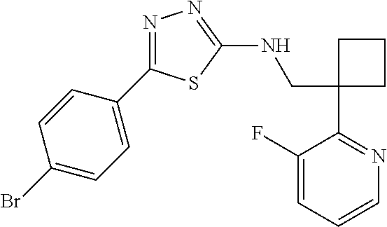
C1(CNC2=NN=C(C3=CC=C(Br)C=C3)S2)(C2=NC=CC=C2F)CCC1
